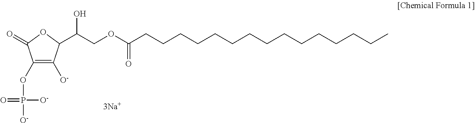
C1([O-])=C(OP(=O)([O-])[O-])C(=O)OC1C(COC(CCCCCCCCCCCCCCC)=O)O
